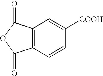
C12=C(C=CC([COOH])=C1)C(=O)OC2=O
